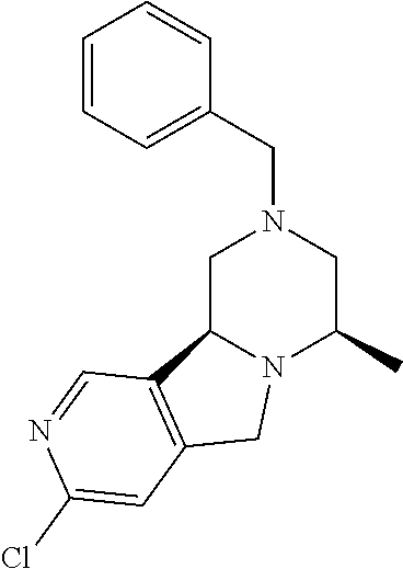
C1=CC=C(CN2CC3N(C(C)C2)CC2=C3C=NC(Cl)=C2)C=C1
